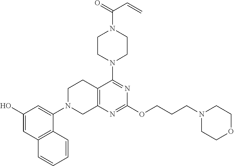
C1N(C2=CC(O)=CC3=C2C=CC=C3)CC2=C(C1)C(N1CCN(C(=O)C=C)CC1)=NC(OCCCN1CCOCC1)=N2
